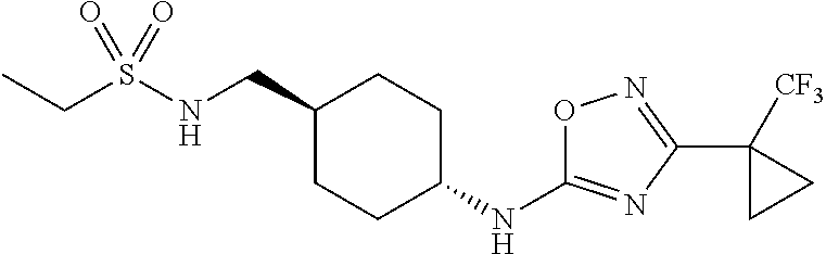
C(S(NCC1CCC(NC2=NC(C3([CF3])CC3)=NO2)CC1)(=O)=O)C
